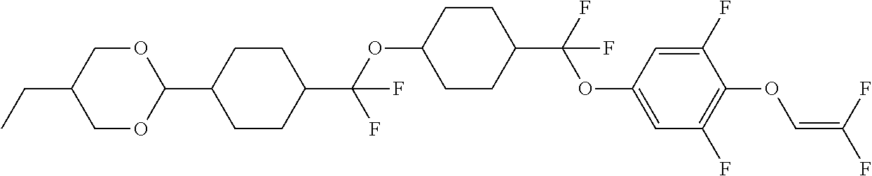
C1OC(C2CCC(C(OC3CCC(C(F)(OC4=CC(F)=C(OC=C(F)F)C(F)=C4)F)CC3)(F)F)CC2)OCC1CC
